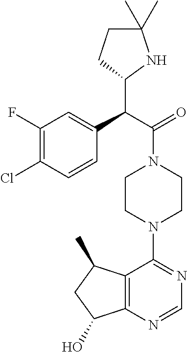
C1(F)=C(Cl)C=CC(C(C(=O)N2CCN(C3=NC=NC4=C3C(C)CC4O)CC2)C2NC(C)(C)CC2)=C1
